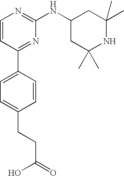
C1=CC(C2=CC=C(CCC(O)=O)C=C2)=NC(NC2CC(C)(C)NC(C)(C)C2)=N1
